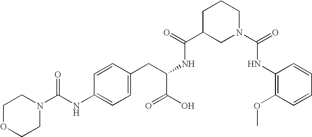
C1OCCN(C(NC2=CC=C(CC(NC(C3CN(C(=O)NC4=C(OC)C=CC=C4)CCC3)=O)C(O)=O)C=C2)=O)C1
